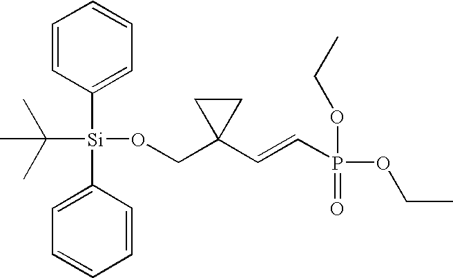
C1=CC([Si](C(C)(C)C)(C2=CC=CC=C2)OCC2(C=CP(OCC)(=O)OCC)CC2)=CC=C1
